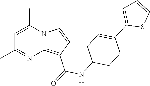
C1(C)=NC2=C(C(=O)NC3CCC(C4=CC=CS4)=CC3)C=CN2C(C)=C1
